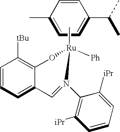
C1(C)=CC=C(C(C)C)C=C1.C[Ru]1([Ph])OC2=C([tBu])C=CC=C2C=N1C1=C([iPr])C=CC=C1[iPr]
